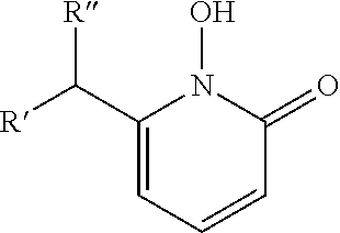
C1(C([R])[R])=CC=CC(=O)N1O
